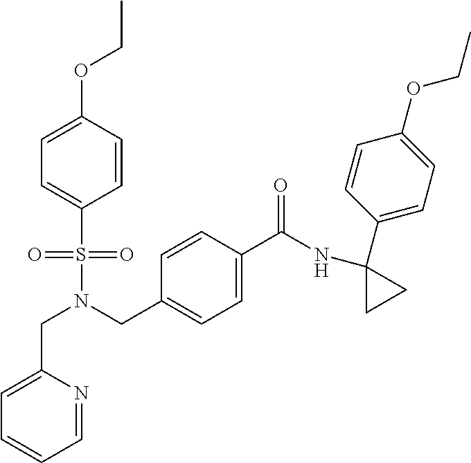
C(N(CC1=CC=C(C(NC2(C3=CC=C(OCC)C=C3)CC2)=O)C=C1)S(=O)(=O)C1=CC=C(OCC)C=C1)C1=CC=CC=N1
